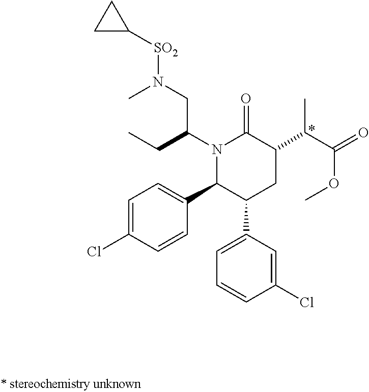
N(CC(N1C(C2=CC=C(Cl)C=C2)C(C2=CC=CC(Cl)=C2)CC(C(C(=O)OC)C)C1=O)CC)([SO2]C1CC1)C
